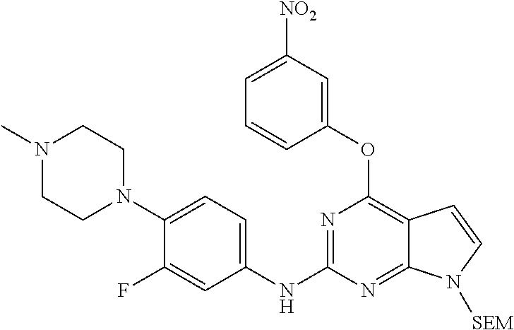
N1(C)CCN(C2=CC=C(NC3=NC(OC4=CC([NO2])=CC=C4)=C4C(=N3)N([SEM])C=C4)C=C2F)CC1
